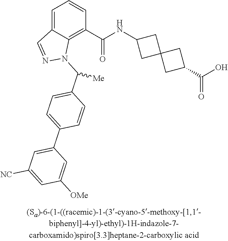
C1=C2C(=C(C(NC3CC4(C3)CC(C(O)=O)C4)=O)C=C1)N(C(C1=CC=C(C3=CC([NC])=CC([OMe])=C3)C=C1)[Me])N=C2
